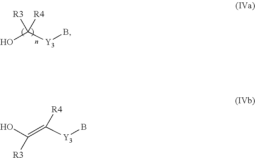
OC(=C([Y3]B)[R4])[R3].OC([Y3]B)([R4])[R3]
